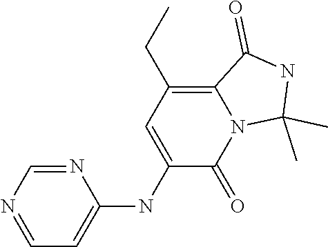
C1=NC=NC(NC2=CC(CC)=C3N(C2=O)C(C)(C)NC3=O)=C1
